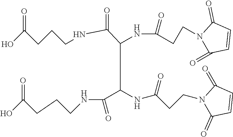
OC(CCCNC(C(C(C(NCCCC(O)=O)=O)NC(CCN1C(=O)C=CC1=O)=O)NC(CCN1C(=O)C=CC1=O)=O)=O)=O
